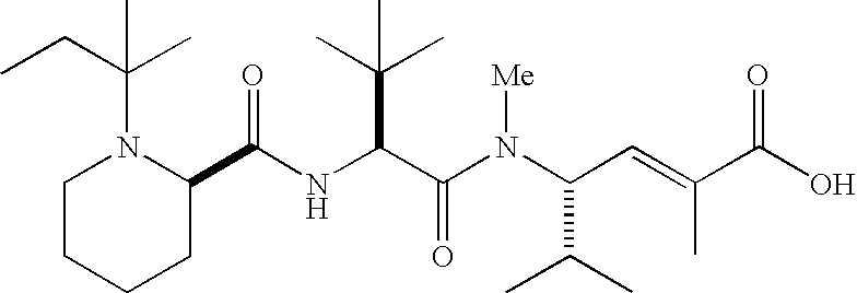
N(C(C(N(C(C(C)C)C=C(C)C(O)=O)[Me])=O)C(C)(C)C)C(C1N(C(C)(CC)C)CCCC1)=O
